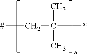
[#]CC(*)(C)C
